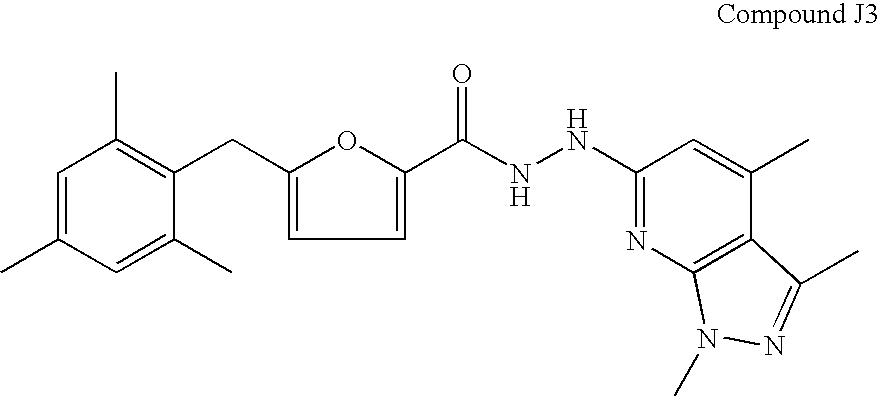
C1=C(C)C=C(C)C(CC2=CC=C(C(NNC3=NC4=C(C(C)=C3)C(C)=NN4C)=O)O2)=C1C
